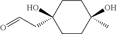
C1CC(CC=O)(O)CCC1(O)C
